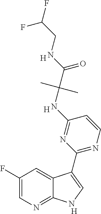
C1(F)=CN=C2C(=C1)C(C1=NC=CC(NC(C(NCC(F)F)=O)(C)C)=N1)=CN2.[H].[H].[H]
